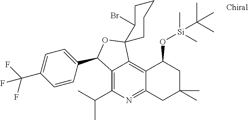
C12=C(C(C)C)N=C3C(=C1C1(OC2C2=CC=C(C(F)(F)F)C=C2)CCCCC1Br)C(O[Si](C)(C)C(C)(C)C)CC(C)(C)C3
